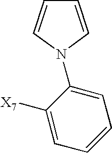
C1=CC=C(N2C=CC=C2)C([X7])=C1
